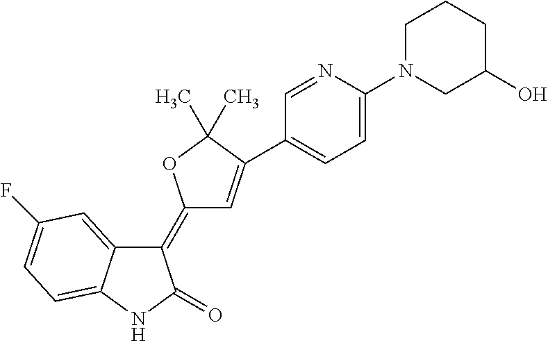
C1(=C2C=C(C3=CC=C(N4CC(O)CCC4)N=C3)C(C)(C)O2)C2=CC(F)=CC=C2NC1=O
